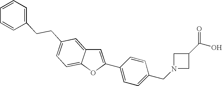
C1=C(C2=CC=C(CN3CC(C(O)=O)C3)C=C2)OC2=CC=C(CCC3=CC=CC=C3)C=C12
